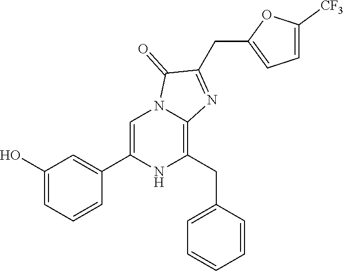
C1(O)=CC=CC(C2=CN3C(=C(CC4=CC=CC=C4)N2)N=C(CC2=CC=C([CF3])O2)C3=O)=C1
